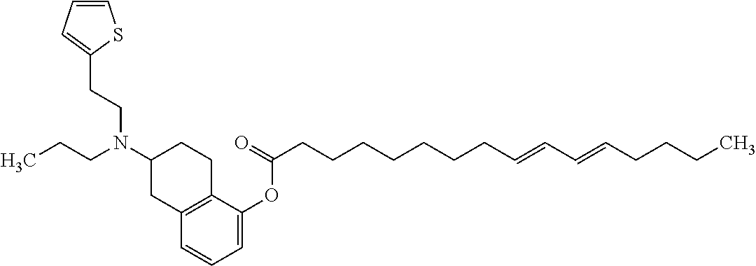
C12=C(CCC(N(CCC)CCC3=CC=CS3)C1)C(OC(=O)CCCCCCCC=CC=CCCCC)=CC=C2
